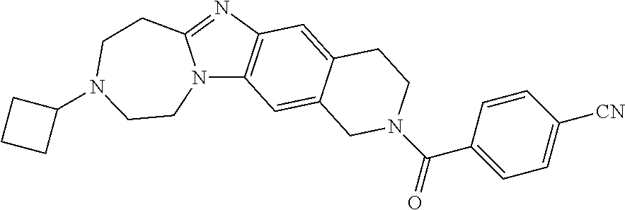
N12C3=C(N=C1CCN(C1CCC1)CC2)C=C1C(=C3)CN(C(=O)C2=CC=C([CN])C=C2)CC1
